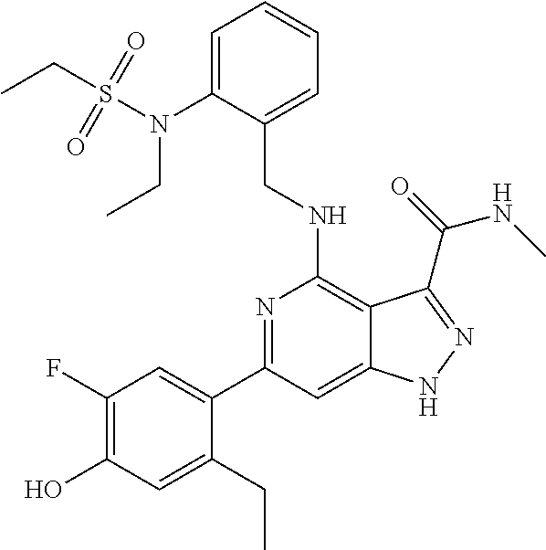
C1(N(S(CC)(=O)=O)CC)=CC=CC=C1CNC1=C2C(=CC(C3=CC(F)=C(O)C=C3CC)=N1)NN=C2C(=O)NC
